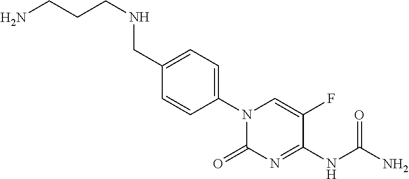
N1(C2=CC=C(CNCCCN)C=C2)C(=O)N=C(NC(N)=O)C(F)=C1
